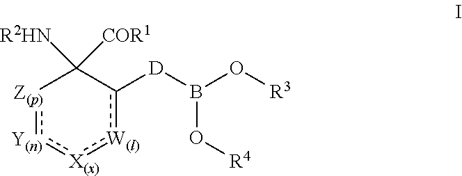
[Z(p)]1:[Y(n)]:[X(x)]:[W(l)]c([D]B(O[R4])O[R3])C1([COR1])[R2HN]
